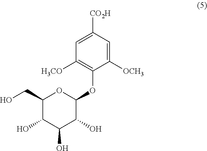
C1(CO)C(O)C(O)C(O)C(OC2=C([H3CO])C=C([CO2H])C=C2[OCH3])O1
